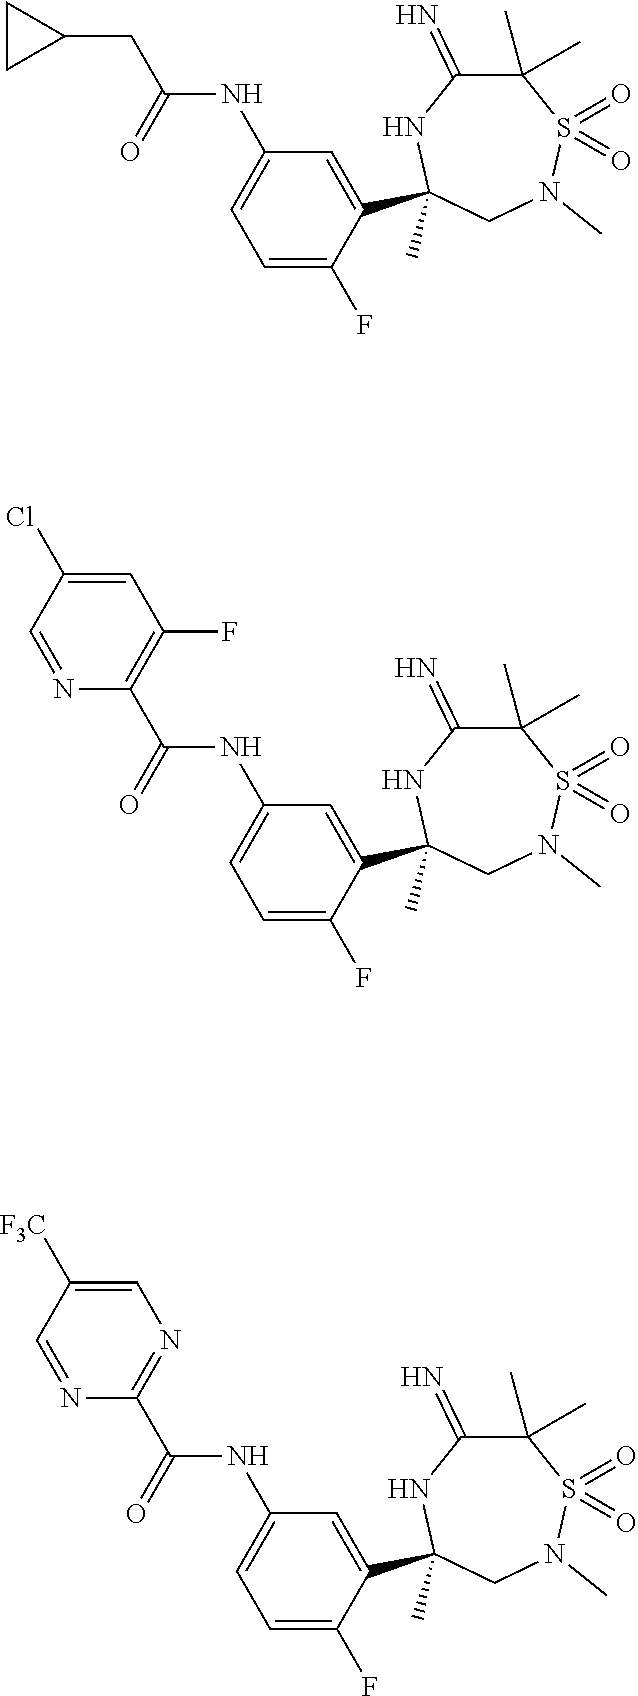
C1(C(=O)NC2=CC=C(F)C(C3(C)NC(=N)C(C)(C)S(=O)(=O)N(C)C3)=C2)=C(F)C=C(Cl)C=N1.C(C(=O)NC1=CC=C(F)C(C2(C)NC(=N)C(C)(C)S(=O)(=O)N(C)C2)=C1)C1CC1.C1(C(=O)NC2=CC=C(F)C(C3(C)NC(=N)C(C)(C)S(=O)(=O)N(C)C3)=C2)=NC=C([F3C])C=N1
